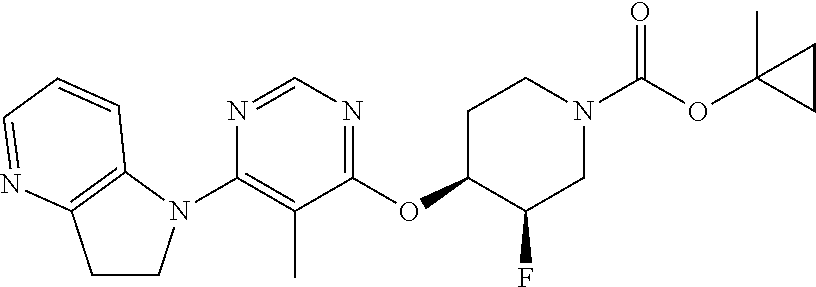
C1(N2CCC3=C2C=CC=N3)=C(C)C(OC2C(F)CN(C(OC3(C)CC3)=O)CC2)=NC=N1
